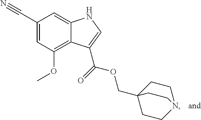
C12=C(OC)C=C(C#N)C=C1NC=C2C(OCC12CCN(CC1)CC2)=O
